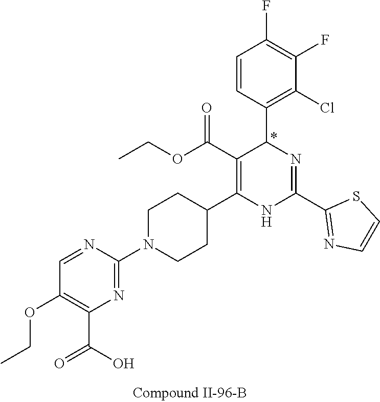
C1(F)=C(F)C=CC(C2N=C(C3=NC=CS3)NC(C3CCN(C4=NC(C(O)=O)=C(OCC)C=N4)CC3)=C2C(OCC)=O)=C1Cl
